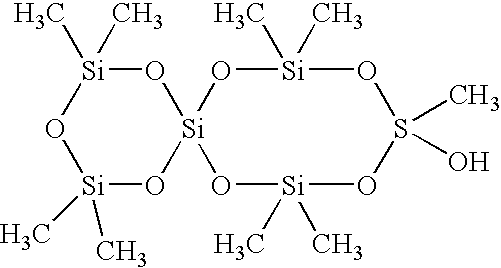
[Si]1(C)(C)O[Si]2(O[Si](C)(C)O1)O[Si](C)(C)OS(C)(O)O[Si](C)(C)O2
